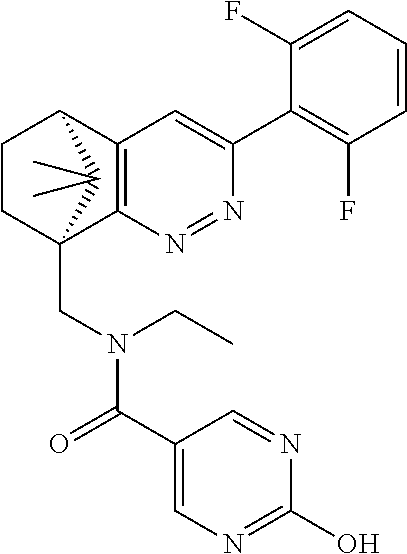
N1=NC2=C(C=C1C1=C(F)C=CC=C1F)C1CCC2(CN(C(=O)C2=CN=C(O)N=C2)CC)C1(C)C
